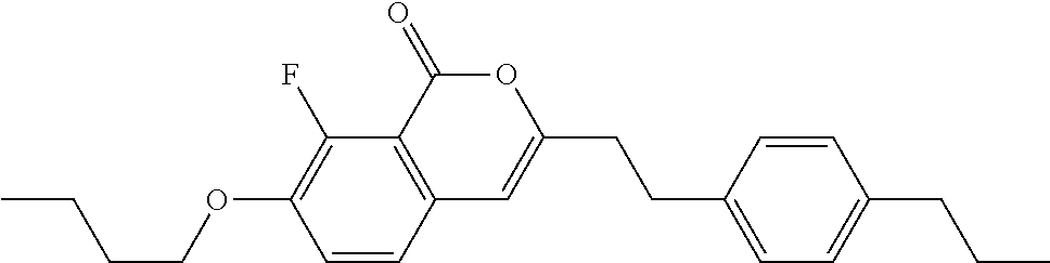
C1=CC2=C(C(F)=C1OCCCC)C(=O)OC(CCC1=CC=C(CCC)C=C1)=C2
